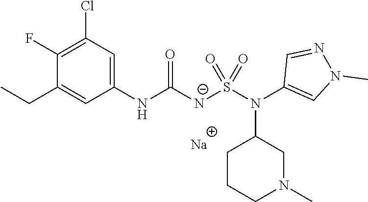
[Na].C1(NC([N-]S(N(C2=CN(C)N=C2)C2CCCN(C)C2)(=O)=O)=O)=CC(Cl)=C(F)C(CC)=C1
